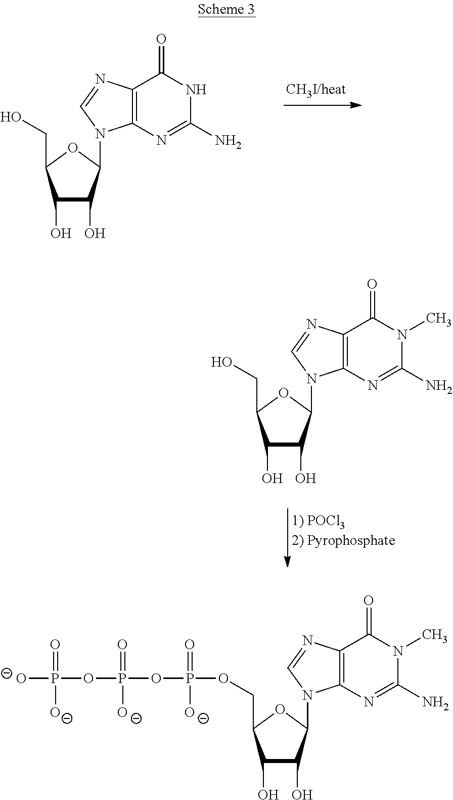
C1(O)C(O)C(N2C3=C(N=C2)C(=O)N(C)C(N)=N3)OC1CO.C1(O)C(O)C(N2C3=C(N=C2)C(=O)NC(N)=N3)OC1CO.P(=O)(OP(OP([O-])(=O)[O-])(=O)[O-])([O-])OCC1C(O)C(O)C(N2C3=C(N=C2)C(=O)N(C)C(N)=N3)O1
